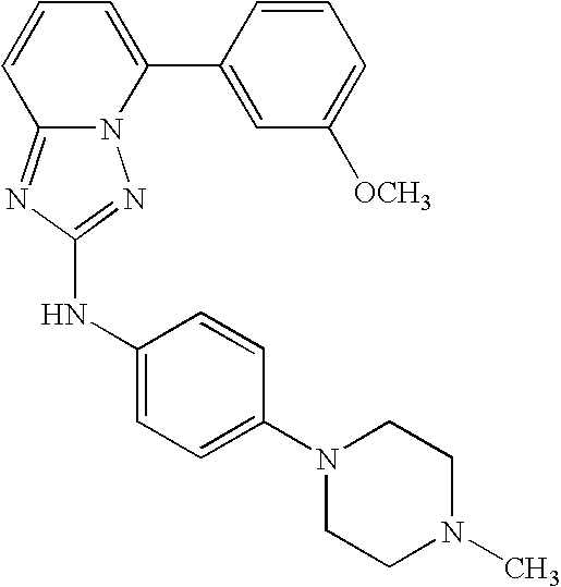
N12C(=NC(NC3=CC=C(N4CCN(C)CC4)C=C3)=N1)C=CC=C2C1=CC([OCH3])=CC=C1
